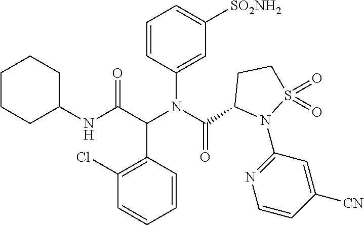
C1(N(C(=O)C2N(C3=NC=CC([CN])=C3)S(=O)(=O)CC2)C(C2=C(Cl)C=CC=C2)C(=O)NC2CCCCC2)=CC([SO2NH2])=CC=C1
